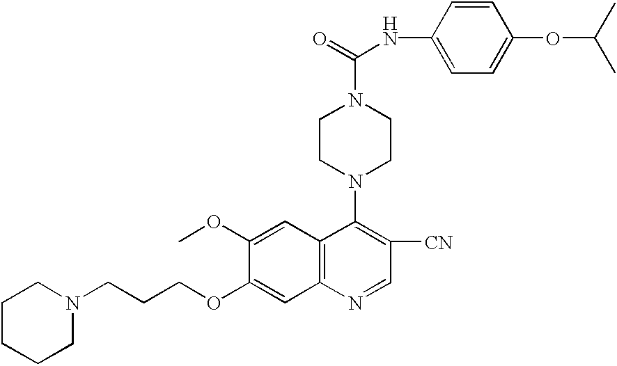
C(CCOC1=CC2=C(C=C1OC)C(N1CCN(C(=O)NC3=CC=C(OC(C)C)C=C3)CC1)=C([CN])C=N2)N1CCCCC1
